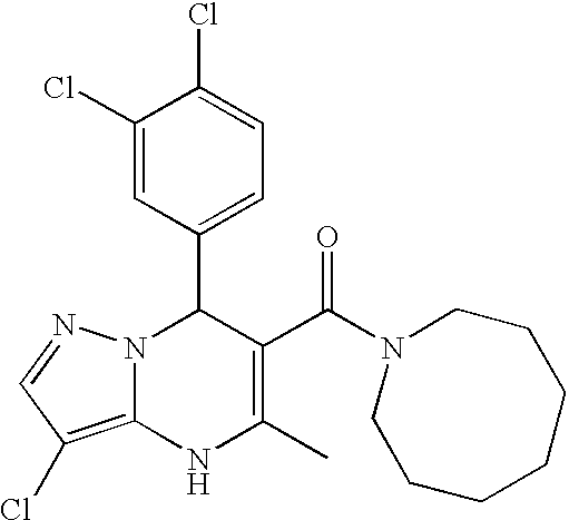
C1(Cl)=CC(C2N3C(=C(Cl)C=N3)NC(C)=C2C(=O)N2CCCCCCC2)=CC=C1Cl
